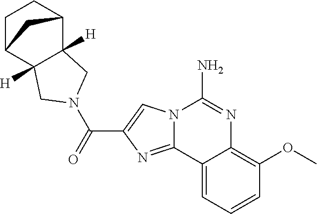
N12C(=NC(C(=O)N3CC4([H])C5CCC(C4([H])C3)C5)=C1)C1=CC=CC(OC)=C1N=C2N
